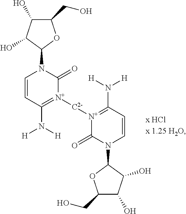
C1(CO)C(O)C(O)C(N2C=CC(N([H])[H])=[N+]([C2-][N+]3=C(N([H])[H])C=CN(C4OC(CO)C(O)C4O)C3=O)C2=O)O1
